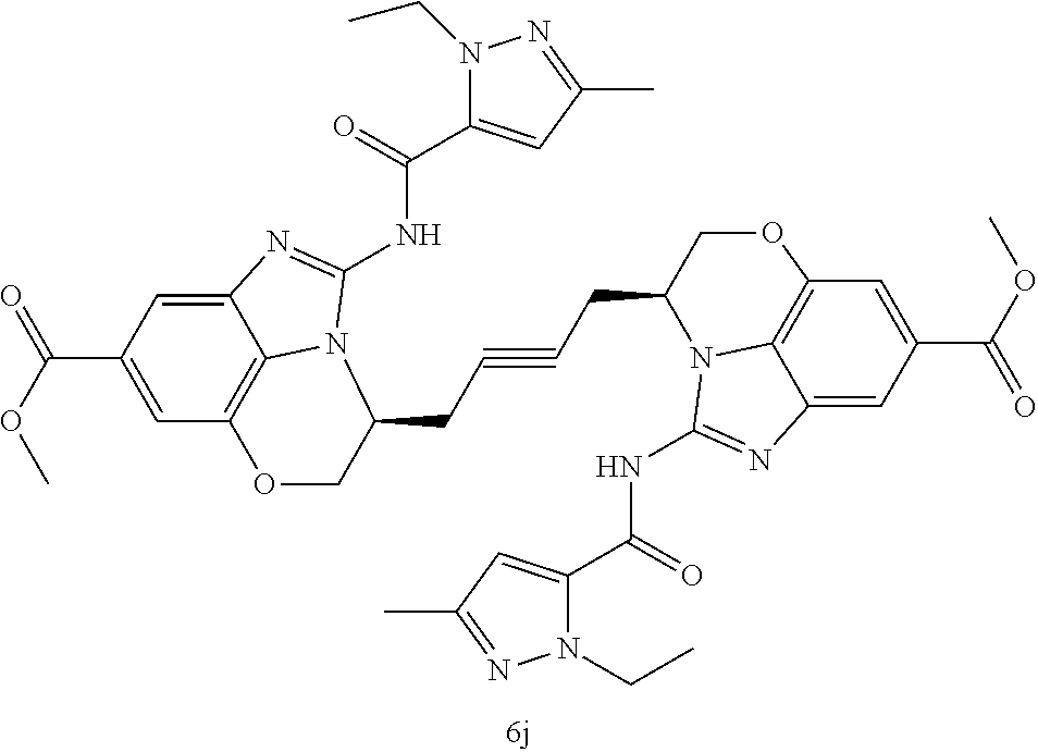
C1=C(C(OC)=O)C=C2C3=C1OCC(CC#CCC1N4C5=C(C=C(C(OC)=O)C=C5N=C4NC(=O)C4=CC(C)=NN4CC)OC1)N3C(NC(=O)C1=CC(C)=NN1CC)=N2
